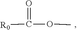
[R0]C(=O)OC
